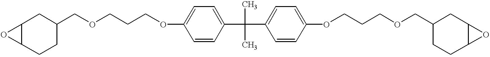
C12CCC(COCCCOC3=CC=C(C(C)(C)C4=CC=C(OCCCOCC5CCC6C(C5)O6)C=C4)C=C3)CC1O2
